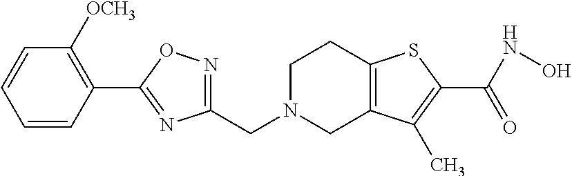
C1N(CC2=NOC(C3=C([OCH3])C=CC=C3)=N2)CC2=C(C1)SC(C(NO)=O)=C2C
